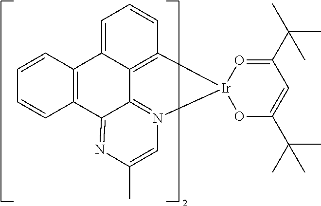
C1=C2C3=C(C=C1)[Ir]1(N4=C3C(=NC(C)=C4)C3=C2C=CC=C3)OC(C(C)(C)C)=CC(C(C)(C)C)=O1
